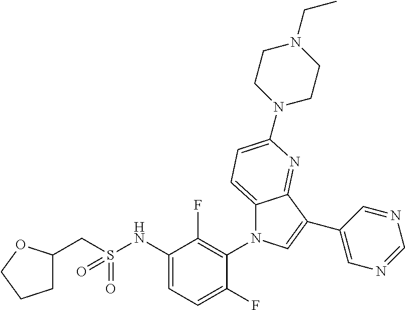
C12=CC=C(N3CCN(CC)CC3)N=C1C(C1=CN=CN=C1)=CN2C1=C(F)C(NS(CC2CCCO2)(=O)=O)=CC=C1F
